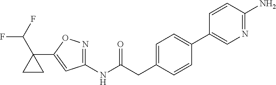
C1=C(CC(NC2=NOC(C3(C(F)F)CC3)=C2)=O)C=CC(C2=CN=C(N)C=C2)=C1
